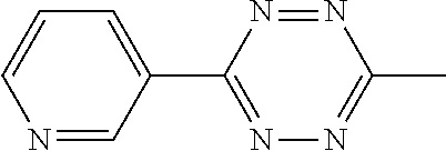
N1=CC(C2=NN=C(C)N=N2)=CC=C1
